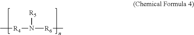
C[R4]N([R6]C)[R5]
